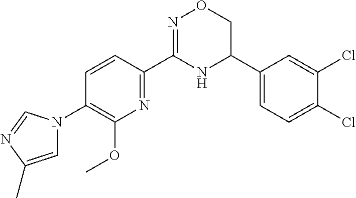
C1=CC(C2=NOCC(C3=CC=C(Cl)C(Cl)=C3)N2)=NC(OC)=C1N1C=C(C)N=C1
